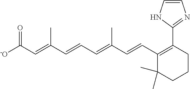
[-O]C(C=C(C=CC=C(C=CC1=C(C2=NC=CN2)CCCC1(C)C)C)C)=O
